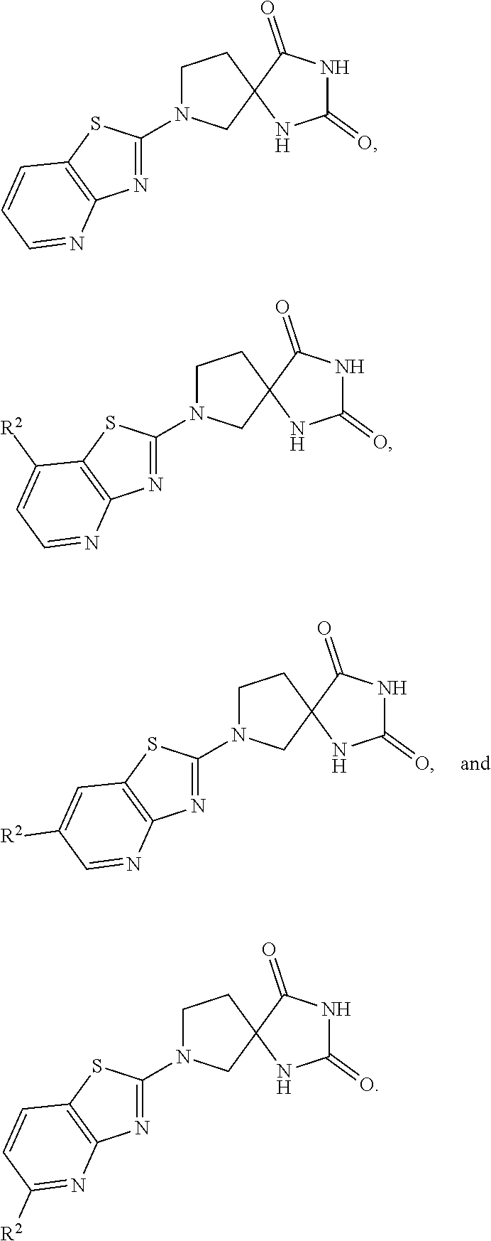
C1N(C2=NC3=C(S2)C=C([R2])C=N3)CC2(C1)NC(=O)NC2=O.C1N(C2=NC3=C(S2)C=CC=N3)CC2(C1)NC(=O)NC2=O.C1N(C2=NC3=C(S2)C([R2])=CC=N3)CC2(C1)NC(=O)NC2=O.C1N(C2=NC3=C(S2)C=CC([R2])=N3)CC2(C1)NC(=O)NC2=O
